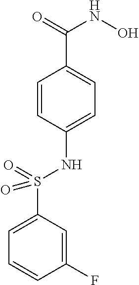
C1=CC(NS(C2=CC=CC(F)=C2)(=O)=O)=CC=C1C(NO)=O
